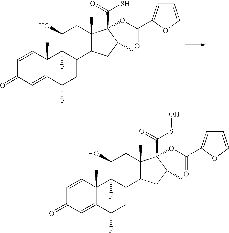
C1=CC2(C)C(=CC1=O)C(F)CC1C2(F)C(O)CC2(C)C1CC(C)C2(C(=O)S)OC(=O)C1=CC=CO1.C1=CC2(C)C(=CC1=O)C(F)CC1C2(F)C(O)CC2(C)C1CC(C)C2(C(=O)SO)OC(=O)C1=CC=CO1
